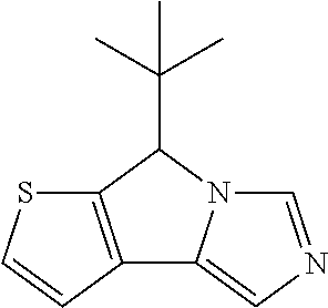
C12=C(C=CS1)C1=CN=CN1C2C(C)(C)C
